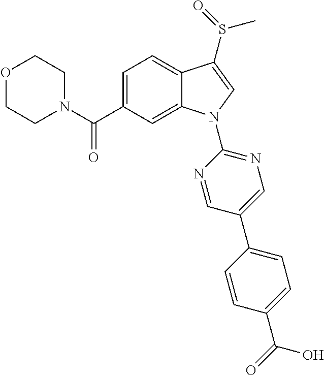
O1CCN(C(C2=CC=C3C(=C2)N(C2=NC=C(C4=CC=C(C(=O)O)C=C4)C=N2)C=C3S(=O)C)=O)CC1
